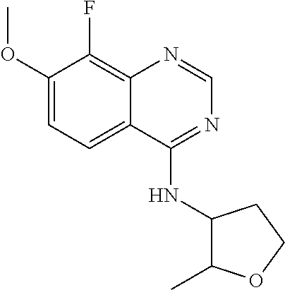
C1(OC)=CC=C2C(=C1F)N=CN=C2NC1C(C)OCC1
